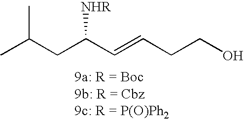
CC(CC(C=CCCO)[NHR])C
